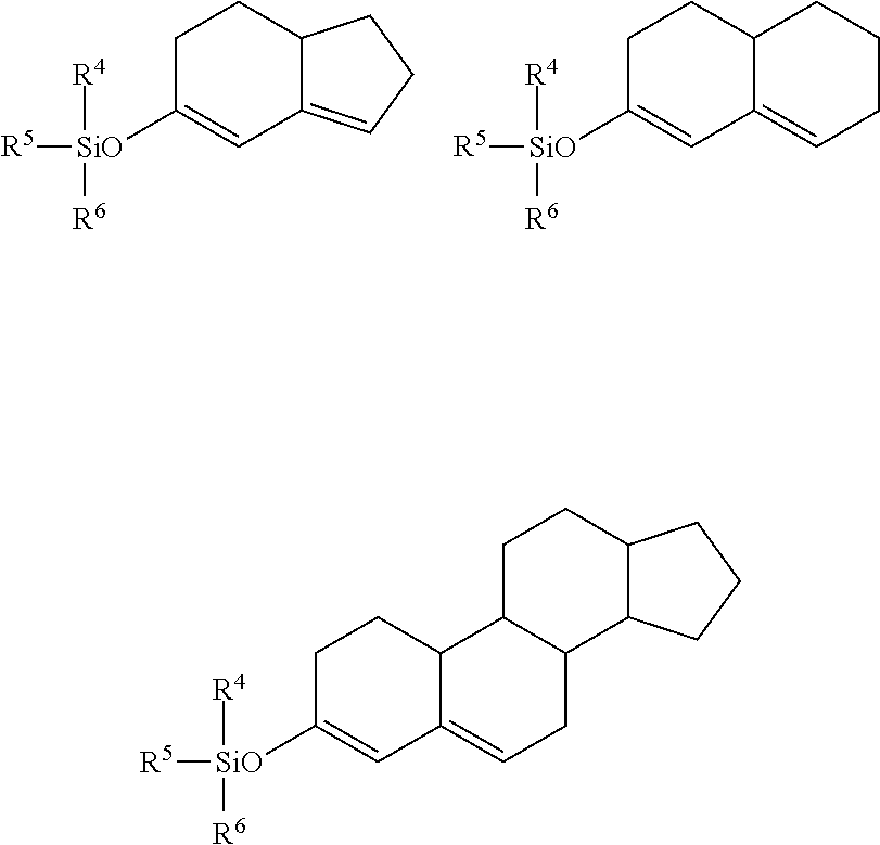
C1CC2C(=CCC2)C=C1[SiO]([R5])([R4])[R6].C1CC2C(=CCCC2)C=C1[SiO]([R5])([R4])[R6].C1CC2C(=CCC3C2CCC2C3CCC2)C=C1[SiO]([R5])([R4])[R6]
